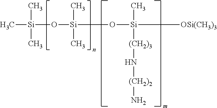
C[Si](O[Si](C)(C)O[Si]([OSi(CH3)3])(C)[(CH2)3]N[(CH2)2]N)(C)C
